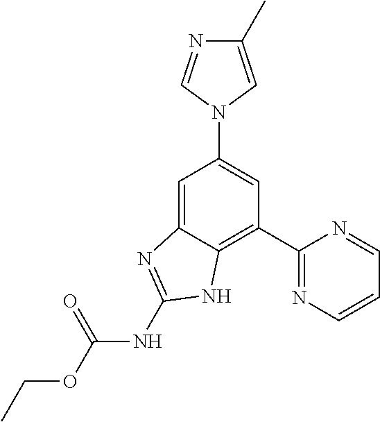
C1=C2C(=C(C3=NC=CC=N3)C=C1N1C=C(C)N=C1)NC(NC(OCC)=O)=N2
